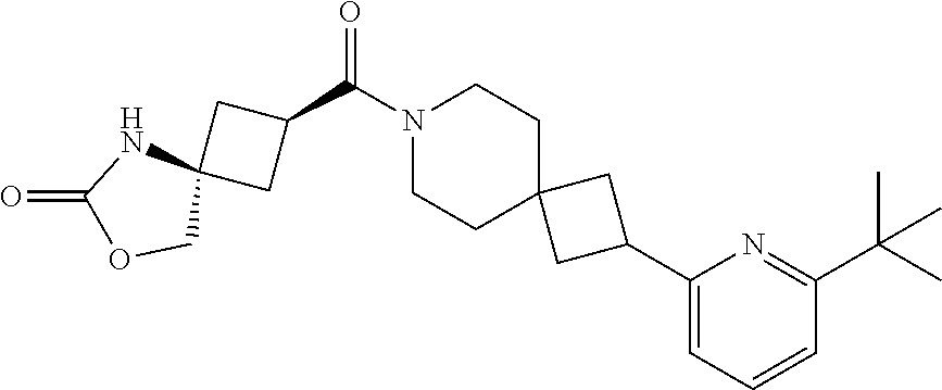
N1(C(C2CC3(C2)NC(=O)OC3)=O)CCC2(CC1)CC(C1=CC=CC(C(C)(C)C)=N1)C2
